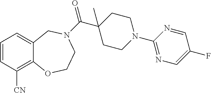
C1=CC([CN])=C2C(=C1)CN(C(=O)C1(C)CCN(C3=NC=C(F)C=N3)CC1)CCO2
